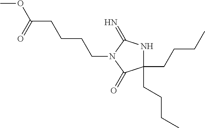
C1(CCCC)(CCCC)NC(=N)N(CCCCC(OC)=O)C1=O
